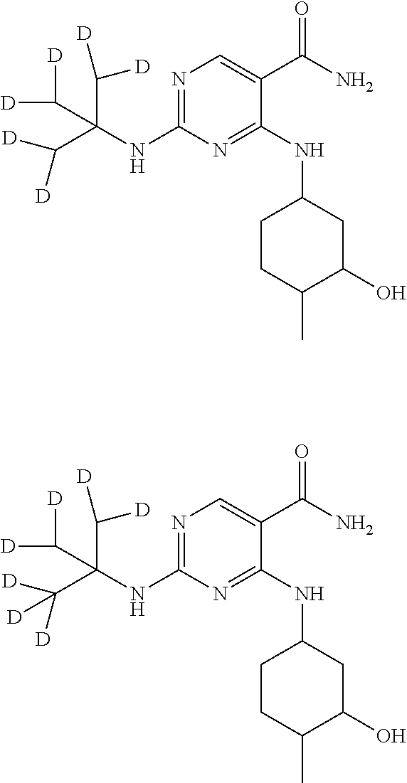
N1=C(NC(C([D])[D])(C([D])[D])C([D])[D])N=C(NC2CCC(C)C(O)C2)C(C(N)=O)=C1.N1=C(NC(C([D])([D])[D])(C([D])[D])C([D])[D])N=C(NC2CCC(C)C(O)C2)C(C(N)=O)=C1
